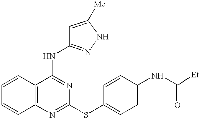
C1=CC2=C(C=C1)N=C(SC1=CC=C(NC(=O)[Et])C=C1)N=C2NC1=NNC([Me])=C1
